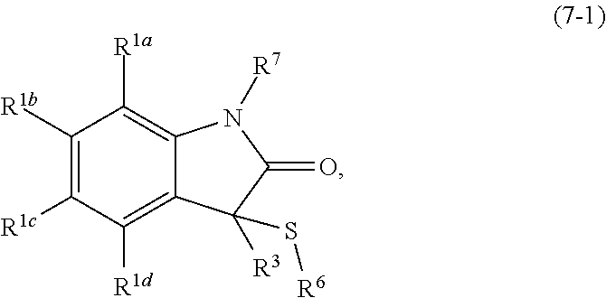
C1([R1b])=C([R1c])C([R1d])=C2C(=C1[R1a])N([R7])C(=O)C2([R3])S[R6]
